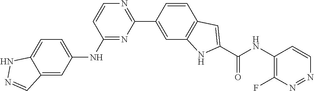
C1=CC(NC2=CC=C3C(=C2)C=NN3)=NC(C2=CC3=C(C=C2)C=C(C(NC2=C(F)N=NC=C2)=O)N3)=N1
